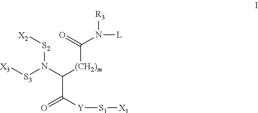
[S2](N(C([(CH2)m]C(=O)N([R3])[L])C(=O)[Y][S1][X1])[S3][X3])[X2]
